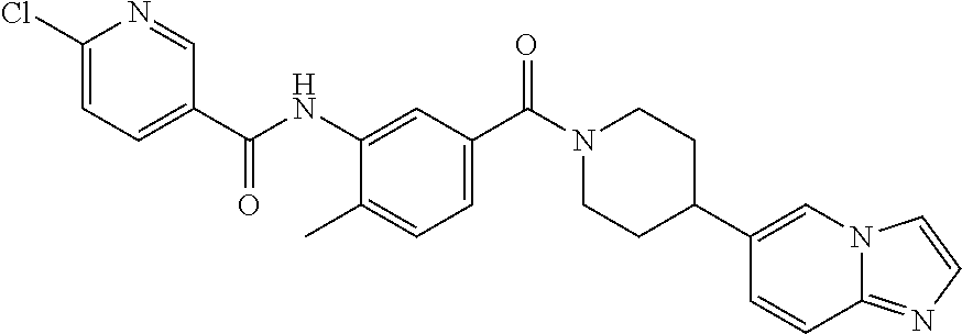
ClC1=CC=C(C(NC2=CC(C(N3CCC(C4=CN5C(=NC=C5)C=C4)CC3)=O)=CC=C2C)=O)C=N1
